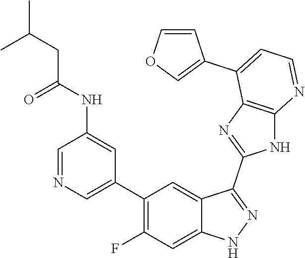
C1=NC=C(C2=C(F)C=C3C(=C2)C(C2=NC4=C(N2)N=CC=C4C2=COC=C2)=NN3)C=C1NC(=O)CC(C)C
